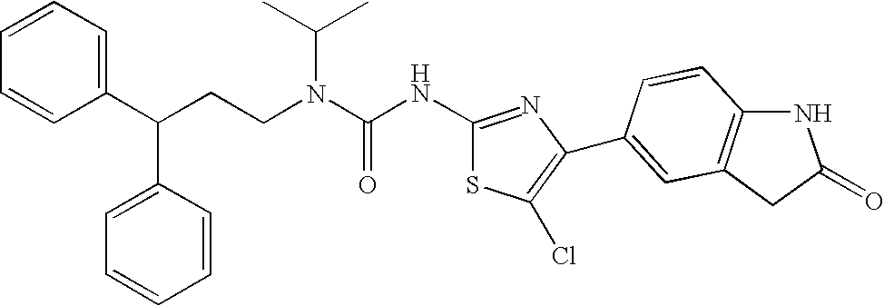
C1(C(CCN(C(NC2=NC(C3=CC4=C(NC(=O)C4)C=C3)=C(Cl)S2)=O)C(C)C)C2=CC=CC=C2)=CC=CC=C1
